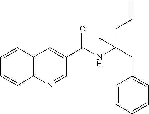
C1=CC2=C(C=C1)N=CC(C(NC(CC1=CC=CC=C1)(CC=C)C)=O)=C2
